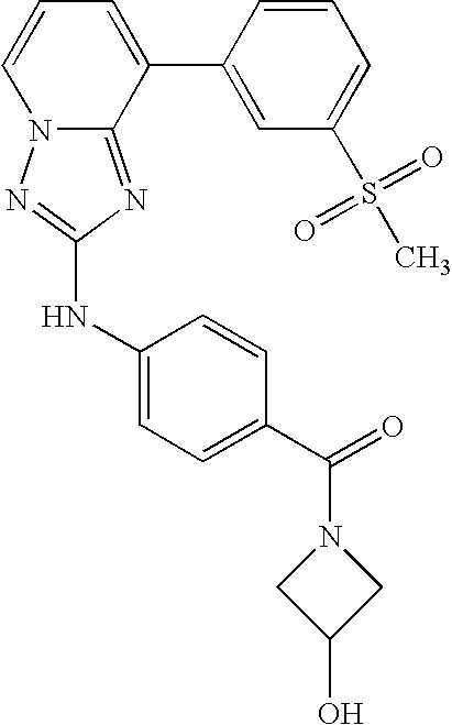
C1=CC=C(C2=CC(S(=O)(=O)C)=CC=C2)C2=NC(NC3=CC=C(C(N4CC(O)C4)=O)C=C3)=NN12
